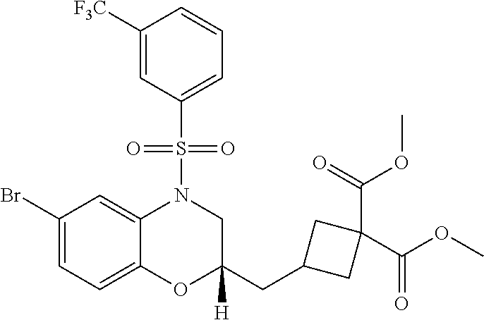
C1([F3C])=CC(S(=O)(=O)N2C3=CC(Br)=CC=C3OC(CC3CC(C(=O)OC)(C(=O)OC)C3)([H])C2)=CC=C1
